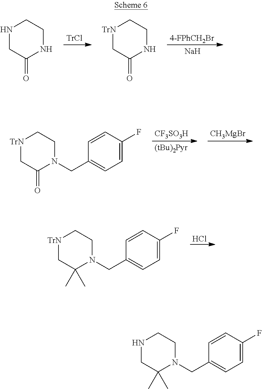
[Na].N1CC(=O)NCC1.[TrN]1CC(=O)NCC1.[CF3SO3H].[CH3MgBr].[TrN]1CC(=O)N(CC2=CC=C(F)C=C2)CC1.[TrN]1CC(C)(C)N(CC2=CC=C(F)C=C2)CC1.Cl.N1CC(C)(C)N(CC2=CC=C(F)C=C2)CC1
